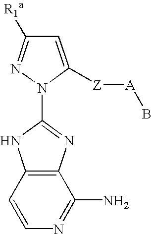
C1=C([Z][A]B)N(C2=NC3=C(N2)C=CN=C3N)N=C1[R1a]
